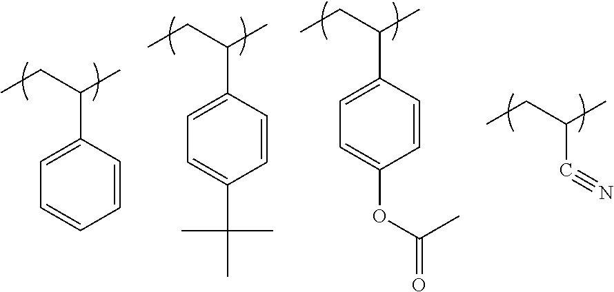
C(C1=CC=CC=C1)(CC)C.C(C1=CC=C(C(C)(C)C)C=C1)(CC)C.C(C1=CC=C(OC(C)=O)C=C1)(CC)C.C(C#N)(CC)C
